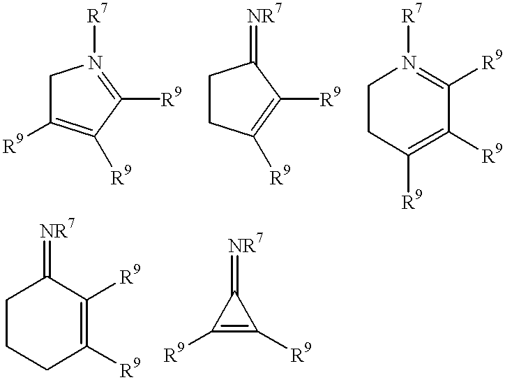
C1C([R9])=C([R9])C([R9])=N1[R7].C1CC([R9])=C([R9])C1=[NR7].C1CC([R9])=C([R9])C([R9])=N1[R7].C1CCC([R9])=C([R9])C1=[NR7].C1([R9])=C([R9])C1=[NR7]
